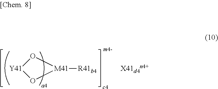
O1[Y41]O[M41]1[R41b4]
